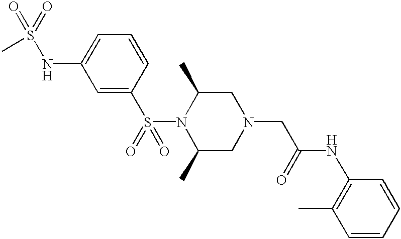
S(N1C(C)CN(CC(NC2=C(C)C=CC=C2)=O)CC1C)(=O)(C1=CC(NS(C)(=O)=O)=CC=C1)=O
